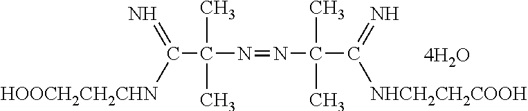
C(C(C)(N=NC(C)(C)C(=N)[NHCH2CH2COOH])C)([HOOCH2CH2CHN])=N
